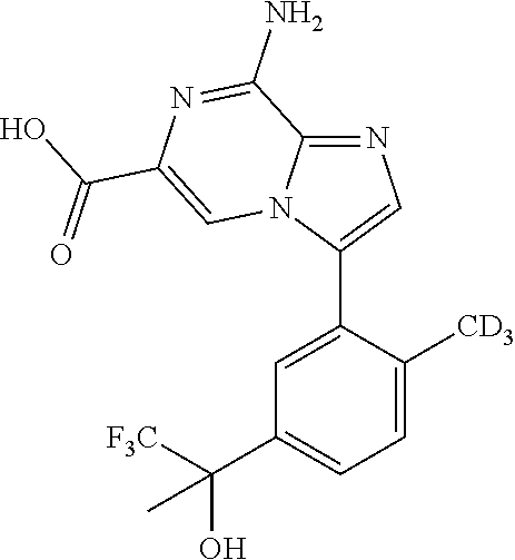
C1=C(C2=CN=C3N2C=C(C(O)=O)N=C3N)C([CD3])=CC=C1C([F3C])(O)C
